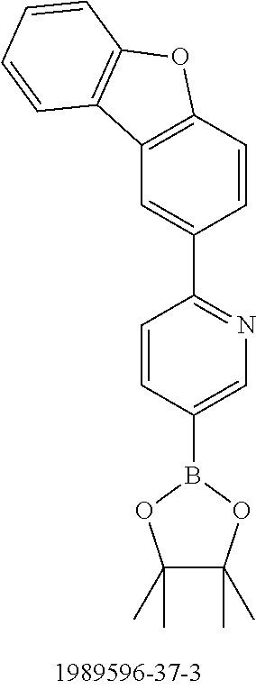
C12=C(C=CC(C3=NC=C(B4OC(C)(C)C(C)(C)O4)C=C3)=C1)OC1=C2C=CC=C1
